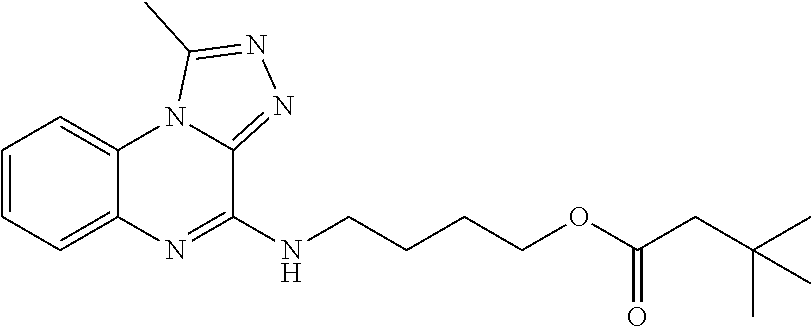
C1=CC=C2C(=C1)N1C(=NN=C1C)C(NCCCCOC(CC(C)(C)C)=O)=N2
